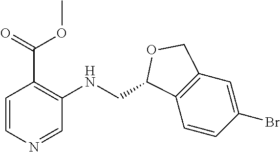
C(NC1=C(C(OC)=O)C=CN=C1)C1C2=C(C=C(Br)C=C2)CO1
